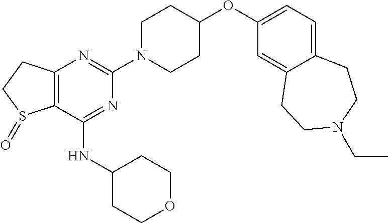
C12=C(C(NC3CCOCC3)=NC(N3CCC(OC4=CC=C5C(=C4)CCN(CC)CC5)CC3)=N1)S(=O)CC2
